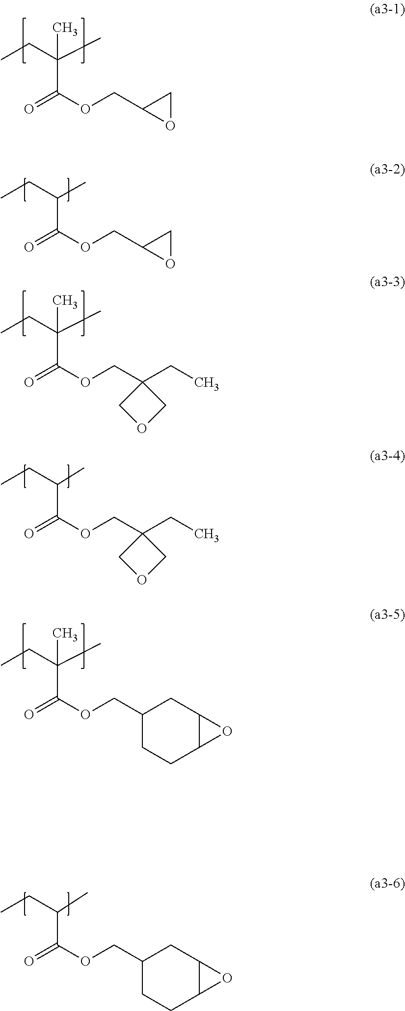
CCC(C)(C)C(OCC1OC1)=O.CCC(C)C(OCC1OC1)=O.CCC(C)(C)C(OCC1(CC)COC1)=O.CCC(C)C(OCC1(CC)COC1)=O.CCC(C)(C)C(OCC1CCC2C(C1)O2)=O.C(OCC1CCC2C(C1)O2)(=O)C(CC)C
